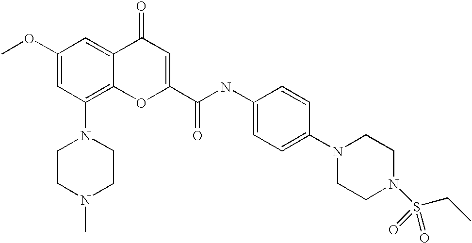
C1(OC)=CC(N2CCN(C)CC2)=C2C(=C1)C(=O)C=C(C(NC1=CC=C(N3CCN(S(CC)(=O)=O)CC3)C=C1)=O)O2
